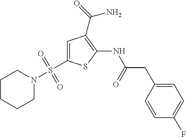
C1=C(S(N2CCCCC2)(=O)=O)SC(NC(=O)CC2=CC=C(F)C=C2)=C1C(=O)N
